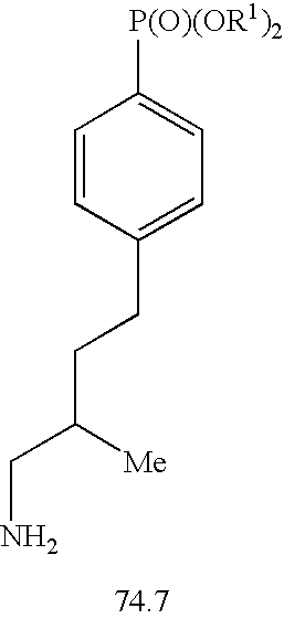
C1=CC(CCC([Me])CN)=CC=C1[P(O)(OR1)2]
